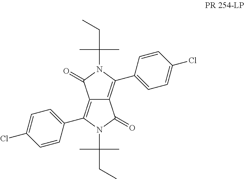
C12=C(C3=CC=C(Cl)C=C3)N(C(C)(C)CC)C(=O)C1=C(C1=CC=C(Cl)C=C1)N(C(CC)(C)C)C2=O
